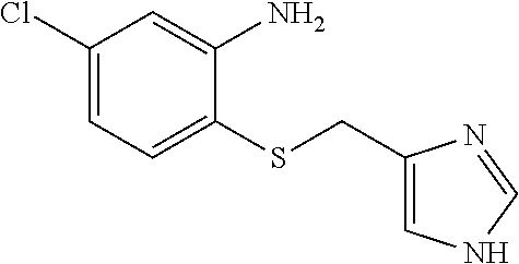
C1(Cl)=CC=C(SCC2=CNC=N2)C(N)=C1
